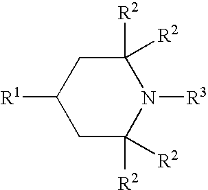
C1([R1])CC([R2])([R2])N([R3])C([R2])([R2])C1
